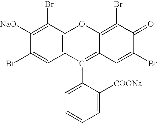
C1([NaO])=C(Br)C2=C(C=C1Br)C(C1=CC=CC=C1[COONa])=C1C(=C(Br)C(=O)C(Br)=C1)O2
